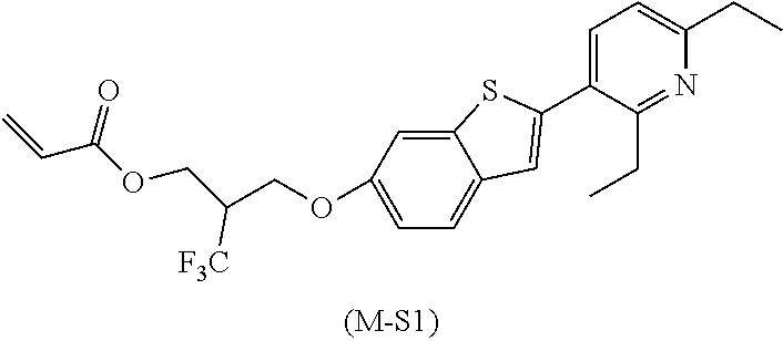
C1=C(OCC(COC(C=C)=O)[F3C])C=C2C(=C1)C=C(C1=CC=C(CC)N=C1CC)S2
